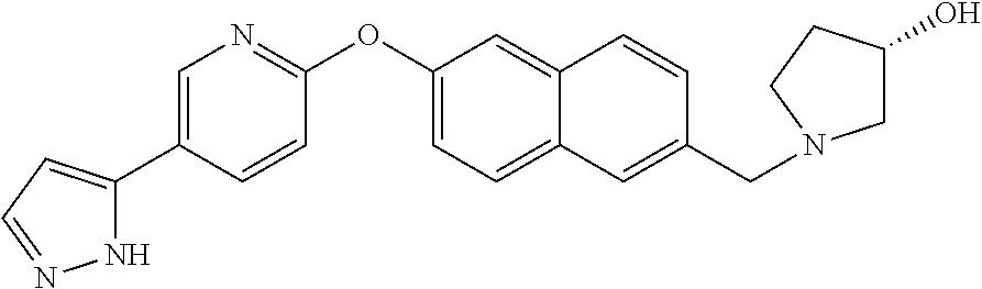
N1C(C2=CN=C(OC3=CC=C4C(=C3)C=CC(CN3CC(O)CC3)=C4)C=C2)=CC=N1
